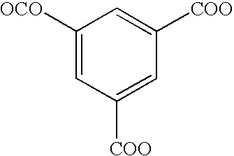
C1([OCO])=CC([COO])=CC([COO])=C1
